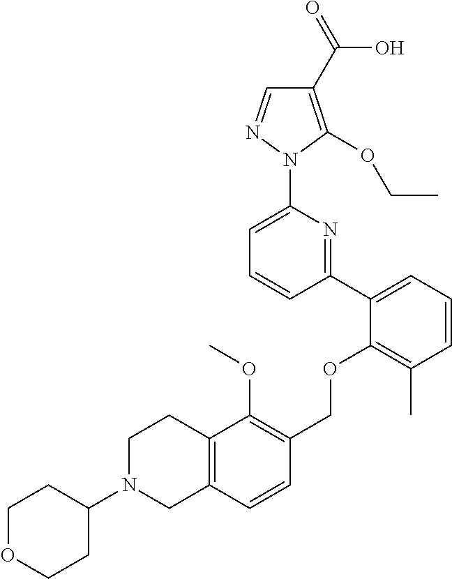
C1(C2=CC=CC(C)=C2OCC2=C(OC)C3=C(C=C2)CN(C2CCOCC2)CC3)=NC(N2N=CC(C(=O)O)=C2OCC)=CC=C1
